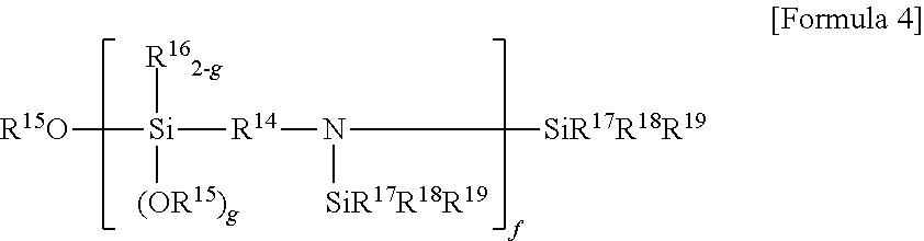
[R15O][Si]([R14]N([SiR17R18R19])[SiR17R18R19])([R162-g])[(OR15)g]
